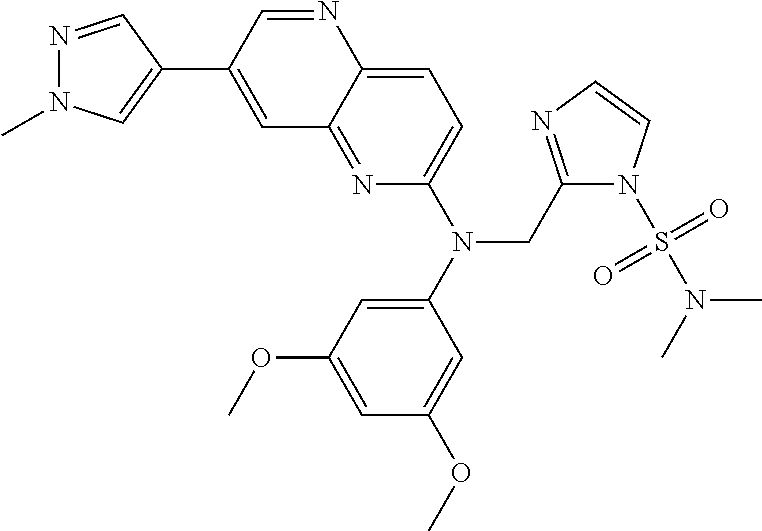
C1=C(C2=CN(C)N=C2)C=NC2=CC=C(N(C3=CC(OC)=CC(OC)=C3)CC3=NC=CN3S(=O)(=O)N(C)C)N=C12
